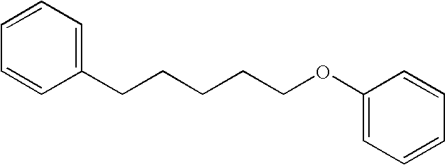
C1=CC=CC(CCCCCOC2=CC=CC=C2)=C1
